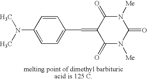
C1(N(C)C)=CC=C(C=C2C(=O)N([Me])C(=O)N([Me])C2=O)C=C1
